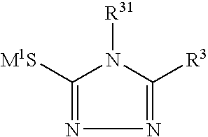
[M1S]C1=NN=C([R3])N1[R31]
